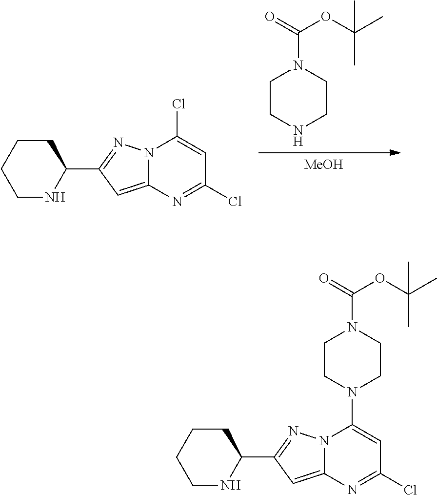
C1CCCC(C2=NN3C(=C2)N=C(Cl)C=C3Cl)N1.[MeOH].C1CNCCN1C(=O)OC(C)(C)C.C1CCCC(C2=NN3C(=C2)N=C(Cl)C=C3N2CCN(C(=O)OC(C)(C)C)CC2)N1
